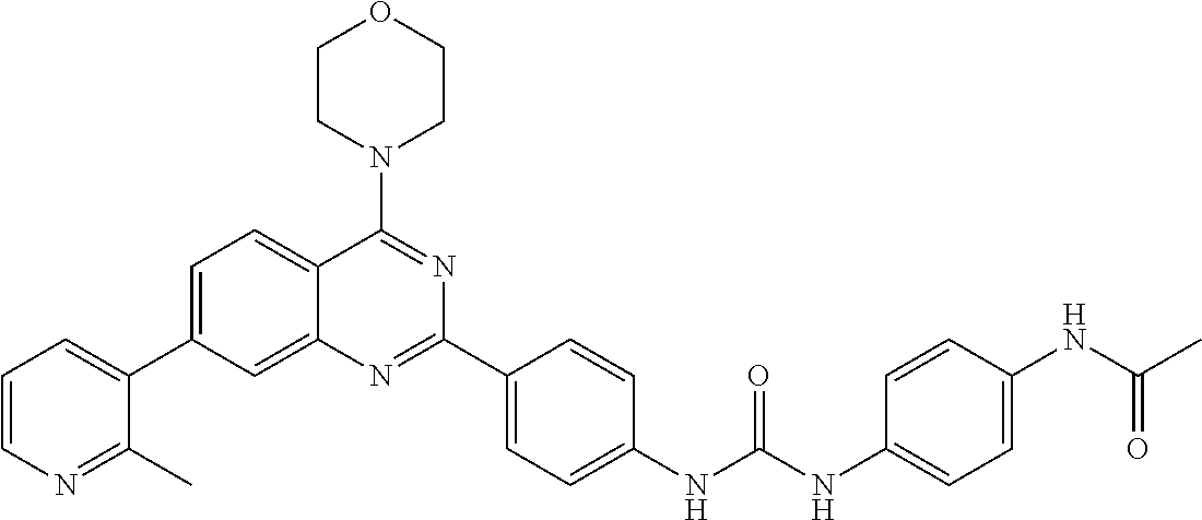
C1=C(C2=CC=CN=C2C)C=C2C(=C1)C(N1CCOCC1)=NC(C1=CC=C(NC(NC3=CC=C(NC(C)=O)C=C3)=O)C=C1)=N2
